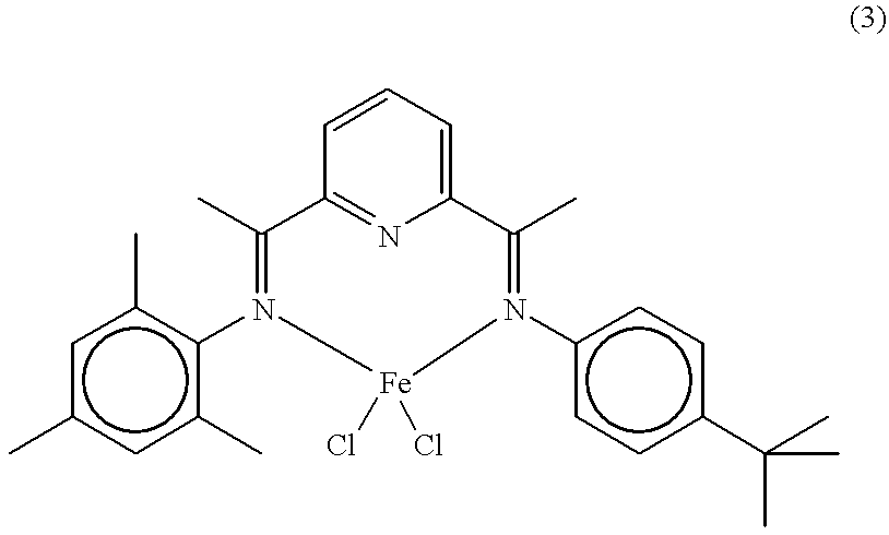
C1=CC=C2N=C1C(C)=N(c1c(C)cc(C)cc1C)[Fe](Cl)(Cl)N(c1ccc(C(C)(C)C)cc1)=C2C
